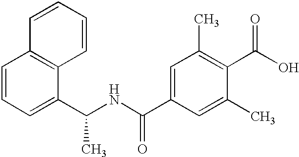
C1=CC=CC2=C1C=CC=C2C(NC(=O)C1=CC(C)=C(C(=O)O)C(C)=C1)C
